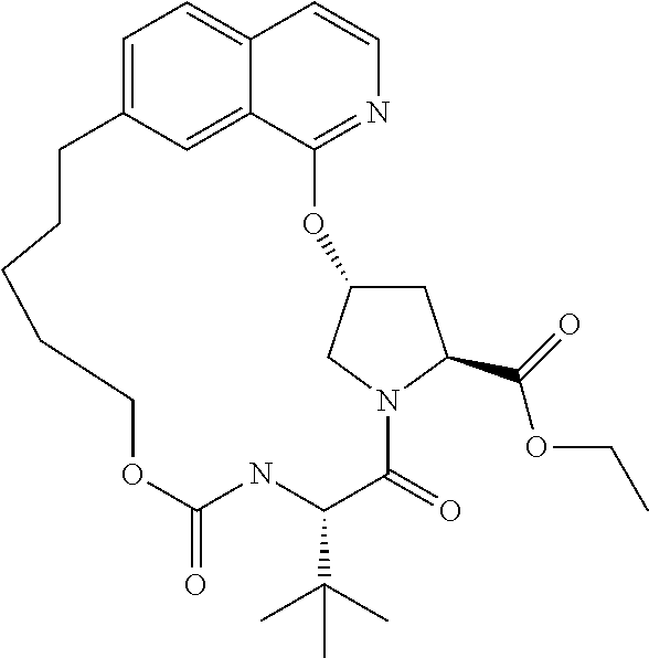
C1=C2C=C3C(=C1)C=CN=C3OC1CC(C(=O)OCC)N(C1)C(=O)C(C(C)(C)C)NC(=O)OCCCCC2
